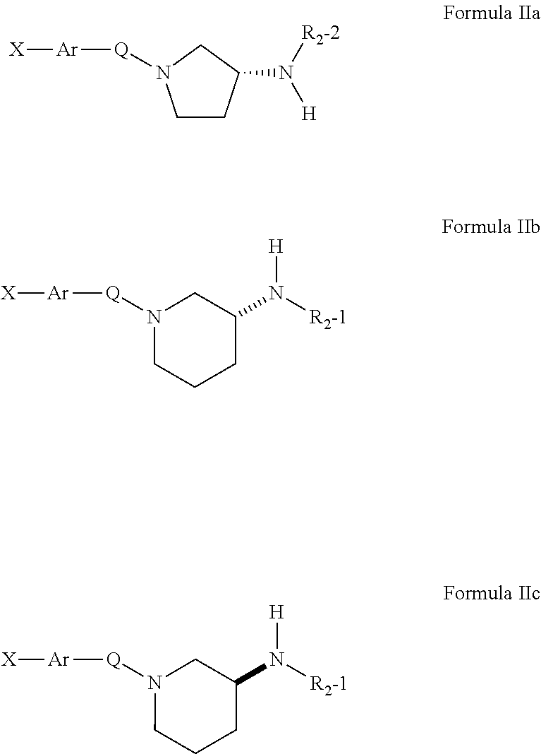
C1CC(N([R2-2])[H])CN1[Q][Ar][X].N1([Q][Ar][X])CCCC(N([R2-1])[H])C1.N1([Q][Ar][X])CCCC(N([R2-1])[H])C1
